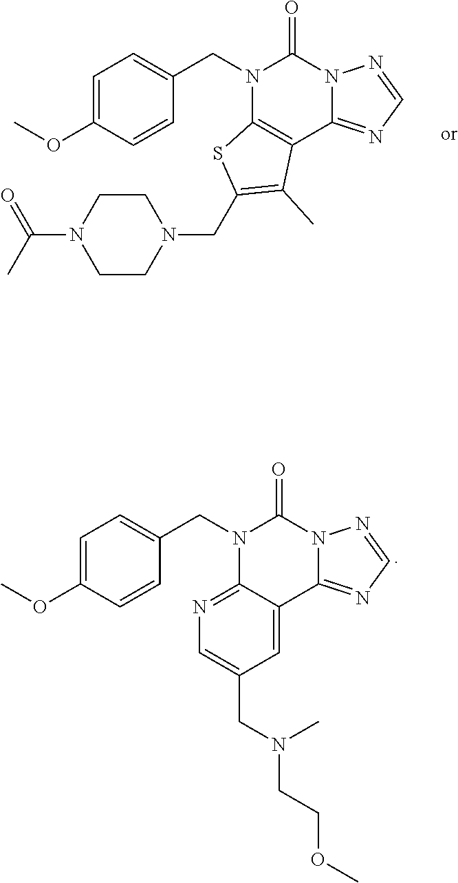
C1=C(OC)C=CC(CN2C3=C(C4=NC=NN4C2=O)C(C)=C(CN2CCN(C(C)=O)CC2)S3)=C1.C1=C(OC)C=CC(CN2C3=NC=C(CN(CCOC)C)C=C3C3=NC=NN3C2=O)=C1
